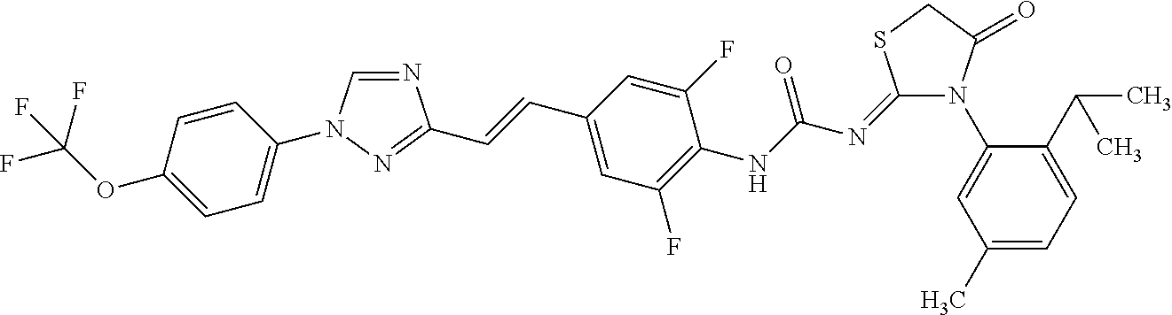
N1=CN(C2=CC=C(OC(F)(F)F)C=C2)N=C1C=CC1=CC(F)=C(NC(N=C2N(C3=CC(C)=CC=C3C(C)C)C(=O)CS2)=O)C(F)=C1
